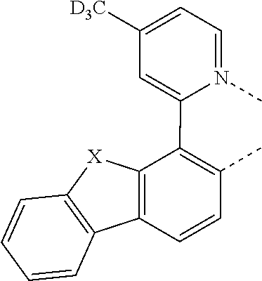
C1=N(C)C(C2=C(C)C=CC3=C2[X]C2=C3C=CC=C2)=CC([D3C])=C1
